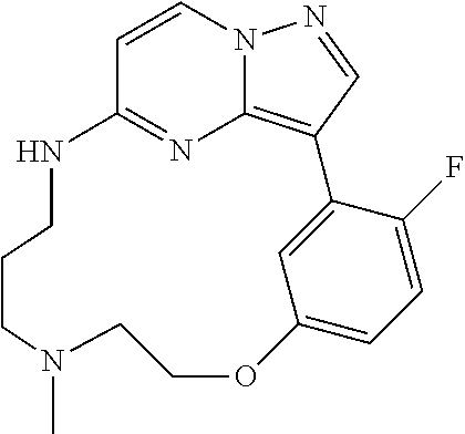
C1=CN2C3=C(C=N2)C2=CC(=CC=C2F)OCCN(C)CCCNC1=N3
